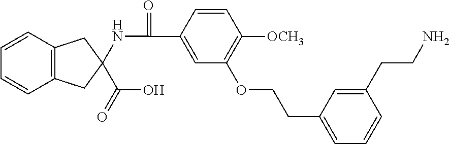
C12=C(C=CC=C1)CC(C(O)=O)(NC(=O)C1=CC(OCCC3=CC=CC(CCN)=C3)=C([OCH3])C=C1)C2
